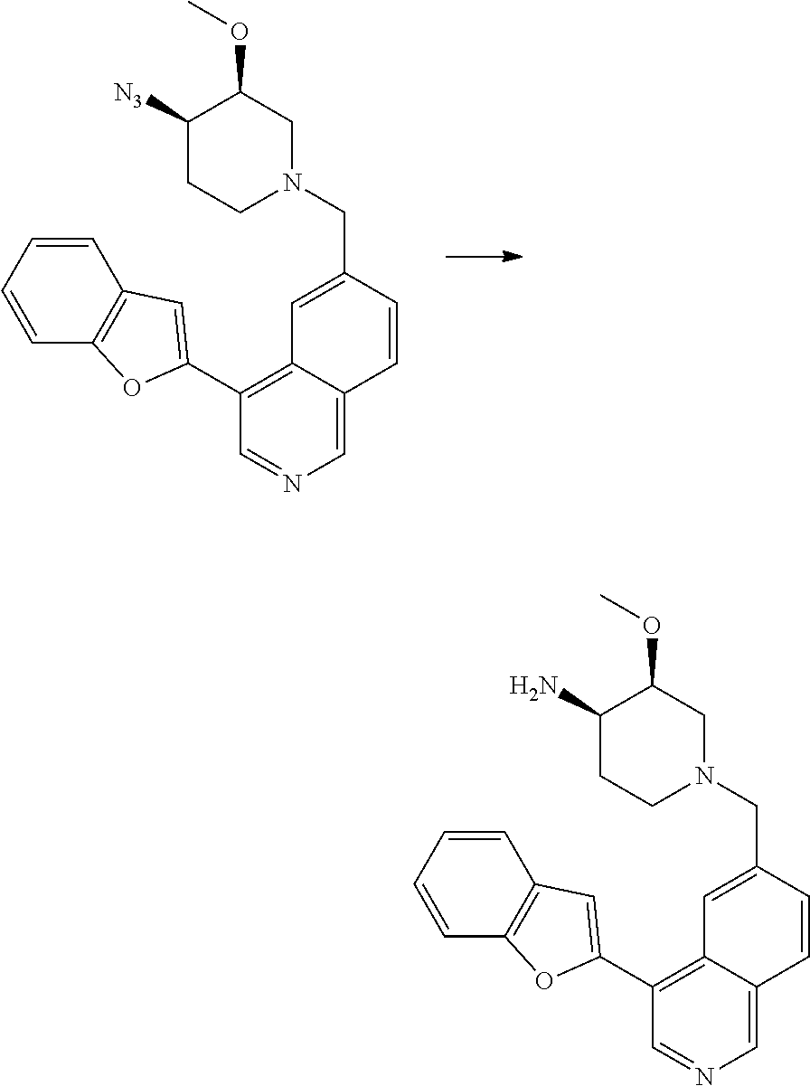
C1(C2=CC3=C(O2)C=CC=C3)=C2C(=CN=C1)C=CC(CN1CC(OC)C([N3])CC1)=C2.C1(C2=CC3=C(O2)C=CC=C3)=C2C(=CN=C1)C=CC(CN1CC(OC)C(N)CC1)=C2
